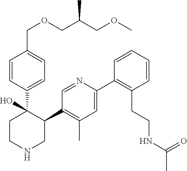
C1=CC(C2(O)CCNCC2C2=C(C)C=C(C3=C(CCNC(C)=O)C=CC=C3)N=C2)=CC=C1COCC(COC)C
